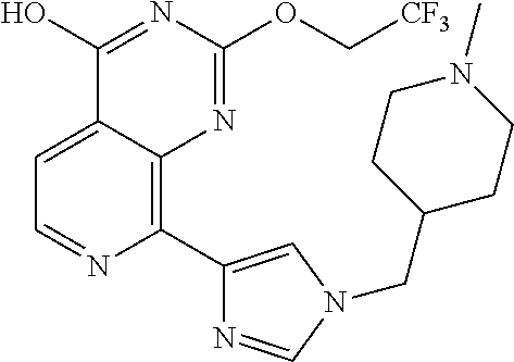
C1=C2C(=C(C3=CN(CC4CCN(C)CC4)C=N3)N=C1)N=C(OC[CF3])N=C2O
